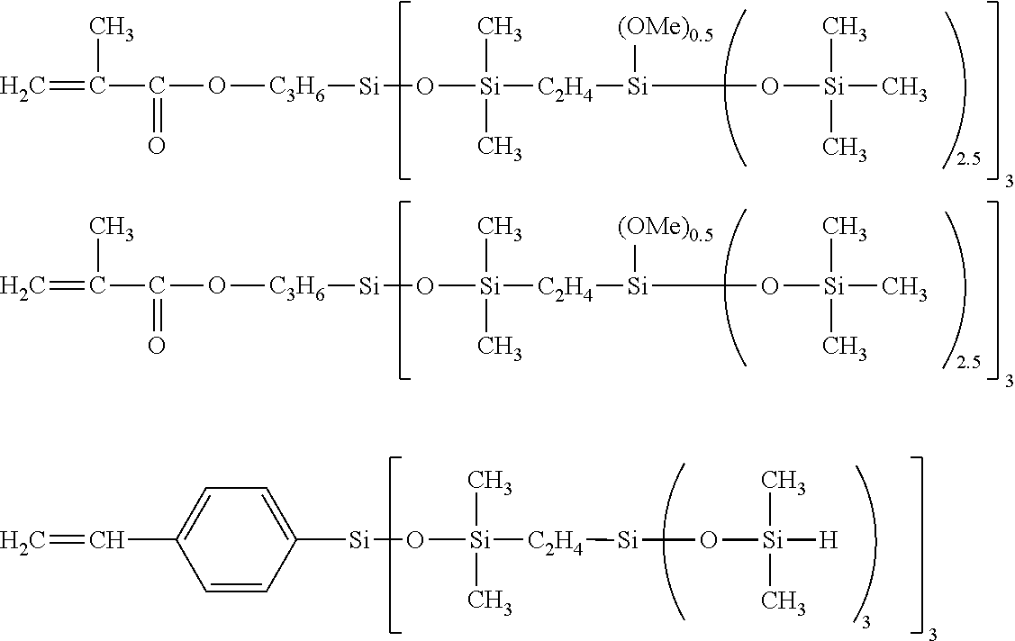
C=C(C(=O)O[C3H6][Si]O[Si]([C2H4][Si](O[Si](C)(C)C)[(OMe)0.5])(C)C)C.C=C(C(=O)O[C3H6][Si]O[Si]([C2H4][Si](O[Si](C)(C)C)[(OMe)0.5])(C)C)C.C=CC1=CC=C([Si]O[Si]([C2H4][Si]O[Si]([H])(C)C)(C)C)C=C1
